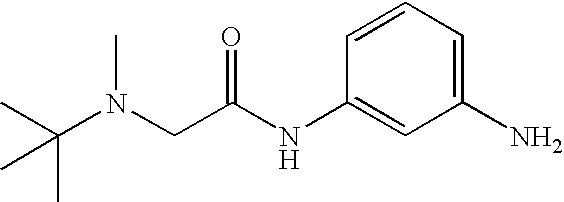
C1=CC=C(N)C=C1NC(CN(C(C)(C)C)C)=O
